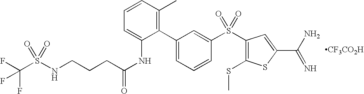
N(CCCC(NC1=CC=CC(C)=C1C1=CC=CC(S(C2=C(SC)SC(C(N)=N)=C2)(=O)=O)=C1)=O)S(C(F)(F)F)(=O)=O.[CF3CO2H]
